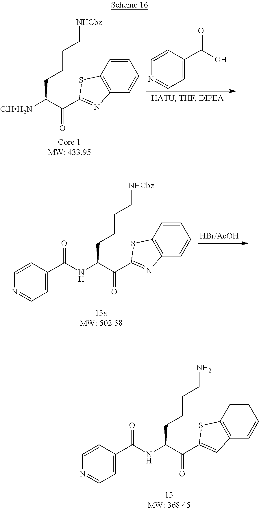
NCCCCC(NC(C1=CC=NC=C1)=O)C(C1=CC2=C(S1)C=CC=C2)=O.[NHCbz]CCCCC([ClHH2N])C(C1=NC2=C(S1)C=CC=C2)=O.C1=CC(C(O)=O)=CC=N1.[NHCbz]CCCCC(NC(C1=CC=NC=C1)=O)C(C1=NC2=C(S1)C=CC=C2)=O
